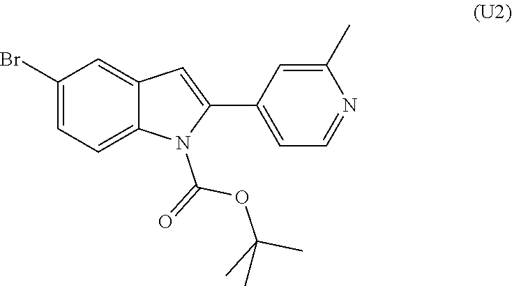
C1(Br)=CC=C2C(=C1)C=C(C1=CC=NC(C)=C1)N2C(=O)OC(C)(C)C
